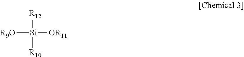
[R12][Si]([R10])([OR11])[R9O]
